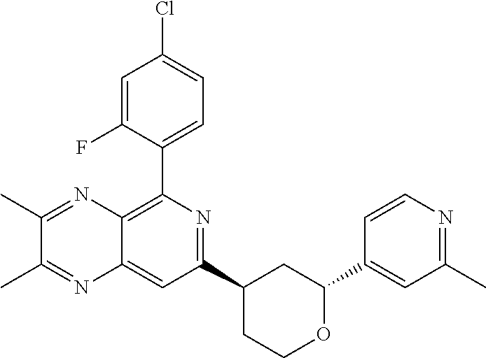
C1(C2=C3C(=CC(C4CCOC(C5=CC(C)=NC=C5)C4)=N2)N=C(C)C(C)=N3)=CC=C(Cl)C=C1F
